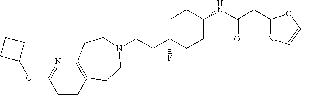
C12=C(C=CC(OC3CCC3)=N1)CCN(CCC1(F)CCC(NC(=O)CC3=NC=C(C)O3)CC1)CC2
